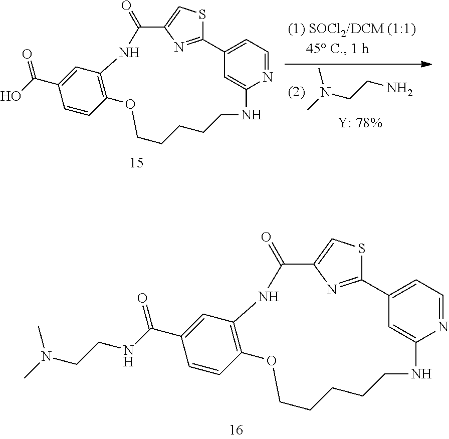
C12=NC(=CS1)C(=O)NC1=C(C=CC(C(NCCN(C)C)=O)=C1)OCCCCCNC1=CC2=CC=N1.CN(CCN)C.C12=NC(=CS1)C(=O)NC1=C(C=CC(C(O)=O)=C1)OCCCCCNC1=CC2=CC=N1
